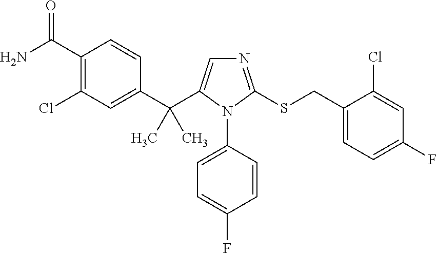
C1(C(N)=O)=C(Cl)C=C(C(C2=CN=C(SCC3=CC=C(F)C=C3Cl)N2C2=CC=C(F)C=C2)(C)C)C=C1
